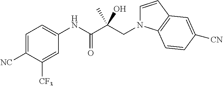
C1=C([NC])C([CF3])=CC(NC(C(CN2C=CC3=C2C=CC([CN])=C3)(C)O)=O)=C1
